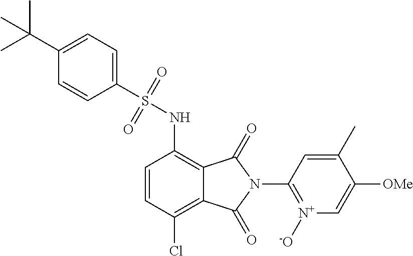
C1(S(NC2=C3C(=C(Cl)C=C2)C(=O)N(C2=[N+]([-O])C=C([OMe])C(C)=C2)C3=O)(=O)=O)=CC=C(C(C)(C)C)C=C1
